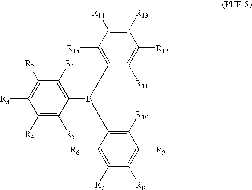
C1([R4])=C([R5])C(B(C2=C([R10])C([R9])=C([R8])C([R7])=C2[R6])C2=C([R15])C([R14])=C([R13])C([R12])=C2[R11])=C([R1])C([R2])=C1[R3]
